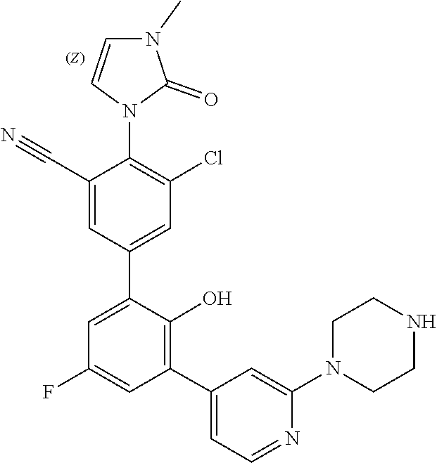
C1(C2=C(O)C(C3=CC(Cl)=C(N4C=CN(C)C4=O)C(C#N)=C3)=CC(F)=C2)=CC=NC(N2CCNCC2)=C1
